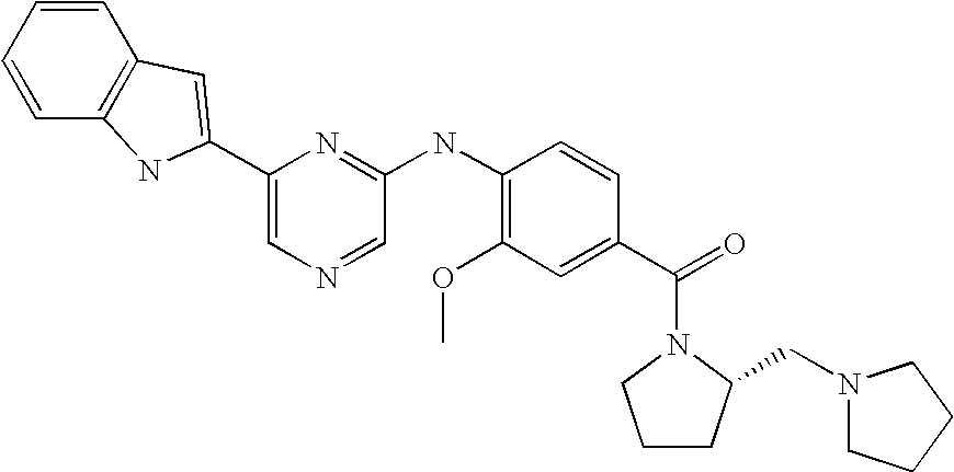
C1=CC=CC2=C1C=C(C1=CN=CC(NC3=C(OC)C=C(C(=O)N4CCCC4CN4CCCC4)C=C3)=N1)N2
